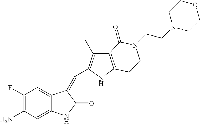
C1(F)=C(N)C=C2C(=C1)C(=CC1=C(C)C3=C(N1)CCN(CCN1CCOCC1)C3=O)C(=O)N2
